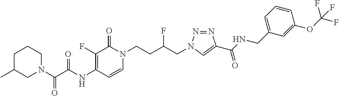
N(C1=C(F)C(=O)N(CCC(CN2N=NC(C(NCC3=CC=CC(OC(F)(F)F)=C3)=O)=C2)F)C=C1)C(C(N1CC(C)CCC1)=O)=O
